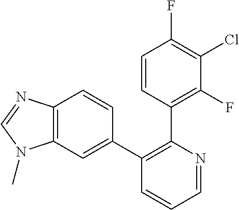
C1=CC(C2=C(C3=CC4=C(C=C3)N=CN4C)C=CC=N2)=C(F)C(Cl)=C1F
